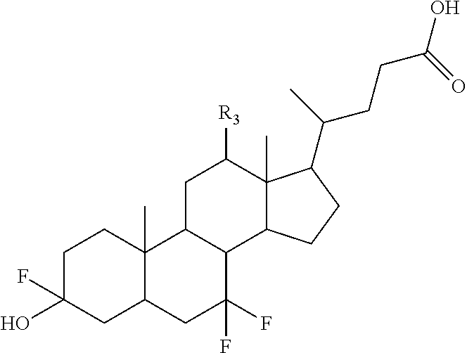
C1C(O)(F)CC2C(C)(C1)C1C(C(F)(F)C2)C2C(C)(C([R3])C1)C(C(C)CCC(O)=O)CC2
